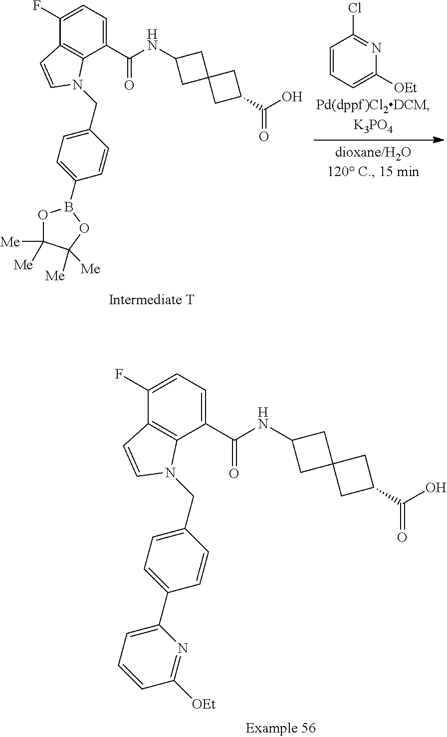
C1=CC=C([OEt])N=C1Cl.C1(F)=CC=C(C(NC2CC3(C2)CC(C(O)=O)C3)=O)C2=C1C=CN2CC1=CC=C(B2OC([Me])([Me])C([Me])([Me])O2)C=C1.C1(F)=CC=C(C(NC2CC3(C2)CC(C(O)=O)C3)=O)C2=C1C=CN2CC1=CC=C(C2=CC=CC([OEt])=N2)C=C1
